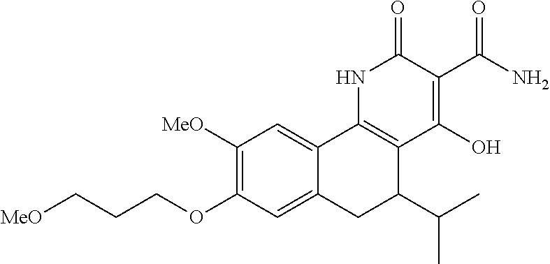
C12=CC(OCCC[MeO])=C([MeO])C=C1C1=C(C(C(C)C)C2)C(O)=C(C(N)=O)C(=O)N1
